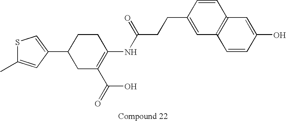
C1(C2CC(C(=O)O)=C(NC(CCC3=CC4=C(C=C3)C=C(O)C=C4)=O)CC2)=CSC(C)=C1
